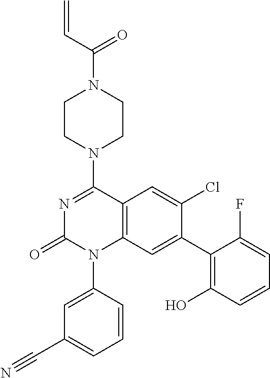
C12=C(C=C(C3=C(O)C=CC=C3F)C(Cl)=C1)N(C1=CC(C#N)=CC=C1)C(=O)N=C2N1CCN(C(C=C)=O)CC1
